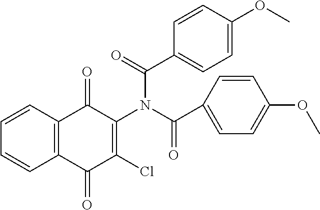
C1=CC2=C(C=C1)C(=O)C(Cl)=C(N(C(C1=CC=C(OC)C=C1)=O)C(=O)C1=CC=C(OC)C=C1)C2=O
